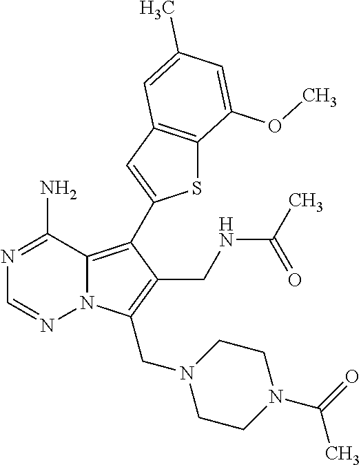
N12C(=C(C3=CC4=C(S3)C(OC)=CC(C)=C4)C(CNC(C)=O)=C1CN1CCN(C(=O)C)CC1)C(N)=NC=N2
